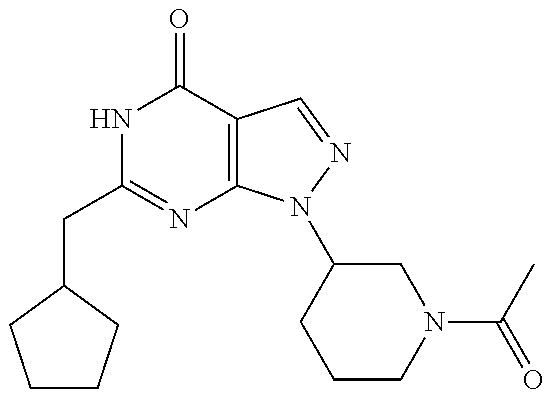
C(C1=NC2=C(C(=O)N1)C=NN2C1CCCN(C(=O)C)C1)C1CCCC1
